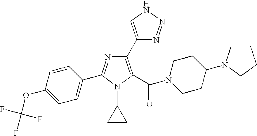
C1(C2=NC(C3=CNN=N3)=C(C(N3CCC(N4CCCC4)CC3)=O)N2C2CC2)=CC=C(OC(F)(F)F)C=C1
